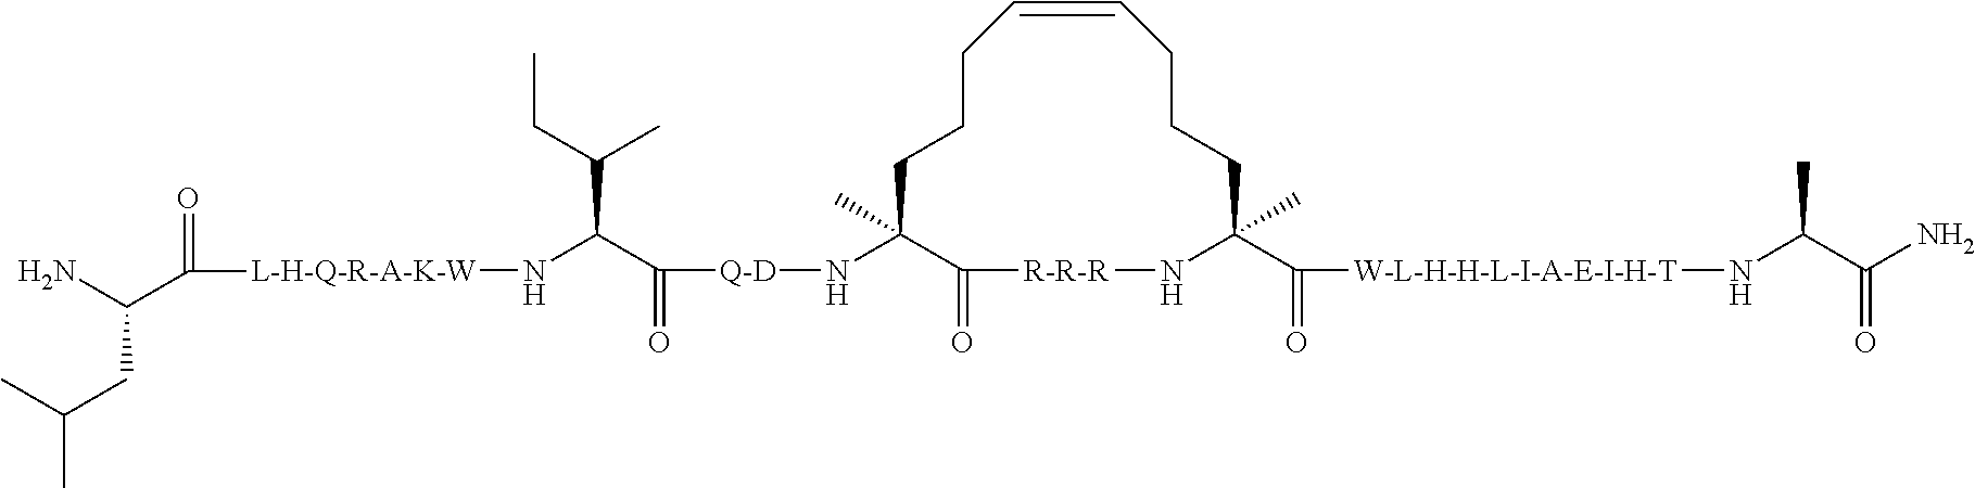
C1CCC=CCCCC(C(=O)[W-L-H-H-L-I-A-E-I-H-T]NC(C)C(N)=O)(C)N[R-R-R]C(=O)C1(C)N[Q-D]C(C(C(C)CC)N[L-H-Q-R-A-K-W]C(=O)C(N)CC(C)C)=O
